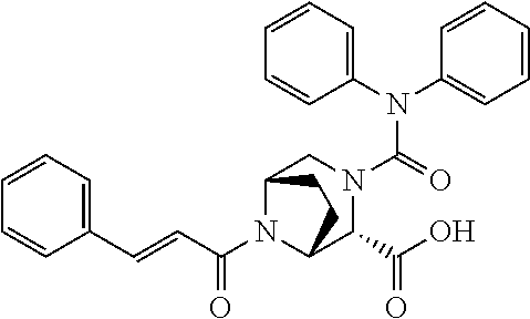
N(C(=O)N1CC2N(C(C=CC3=CC=CC=C3)=O)C(C1C(O)=O)CC2)(C1=CC=CC=C1)C1=CC=CC=C1
